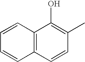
C1=CC2=C(C=C1)C=CC(C)=C2O
